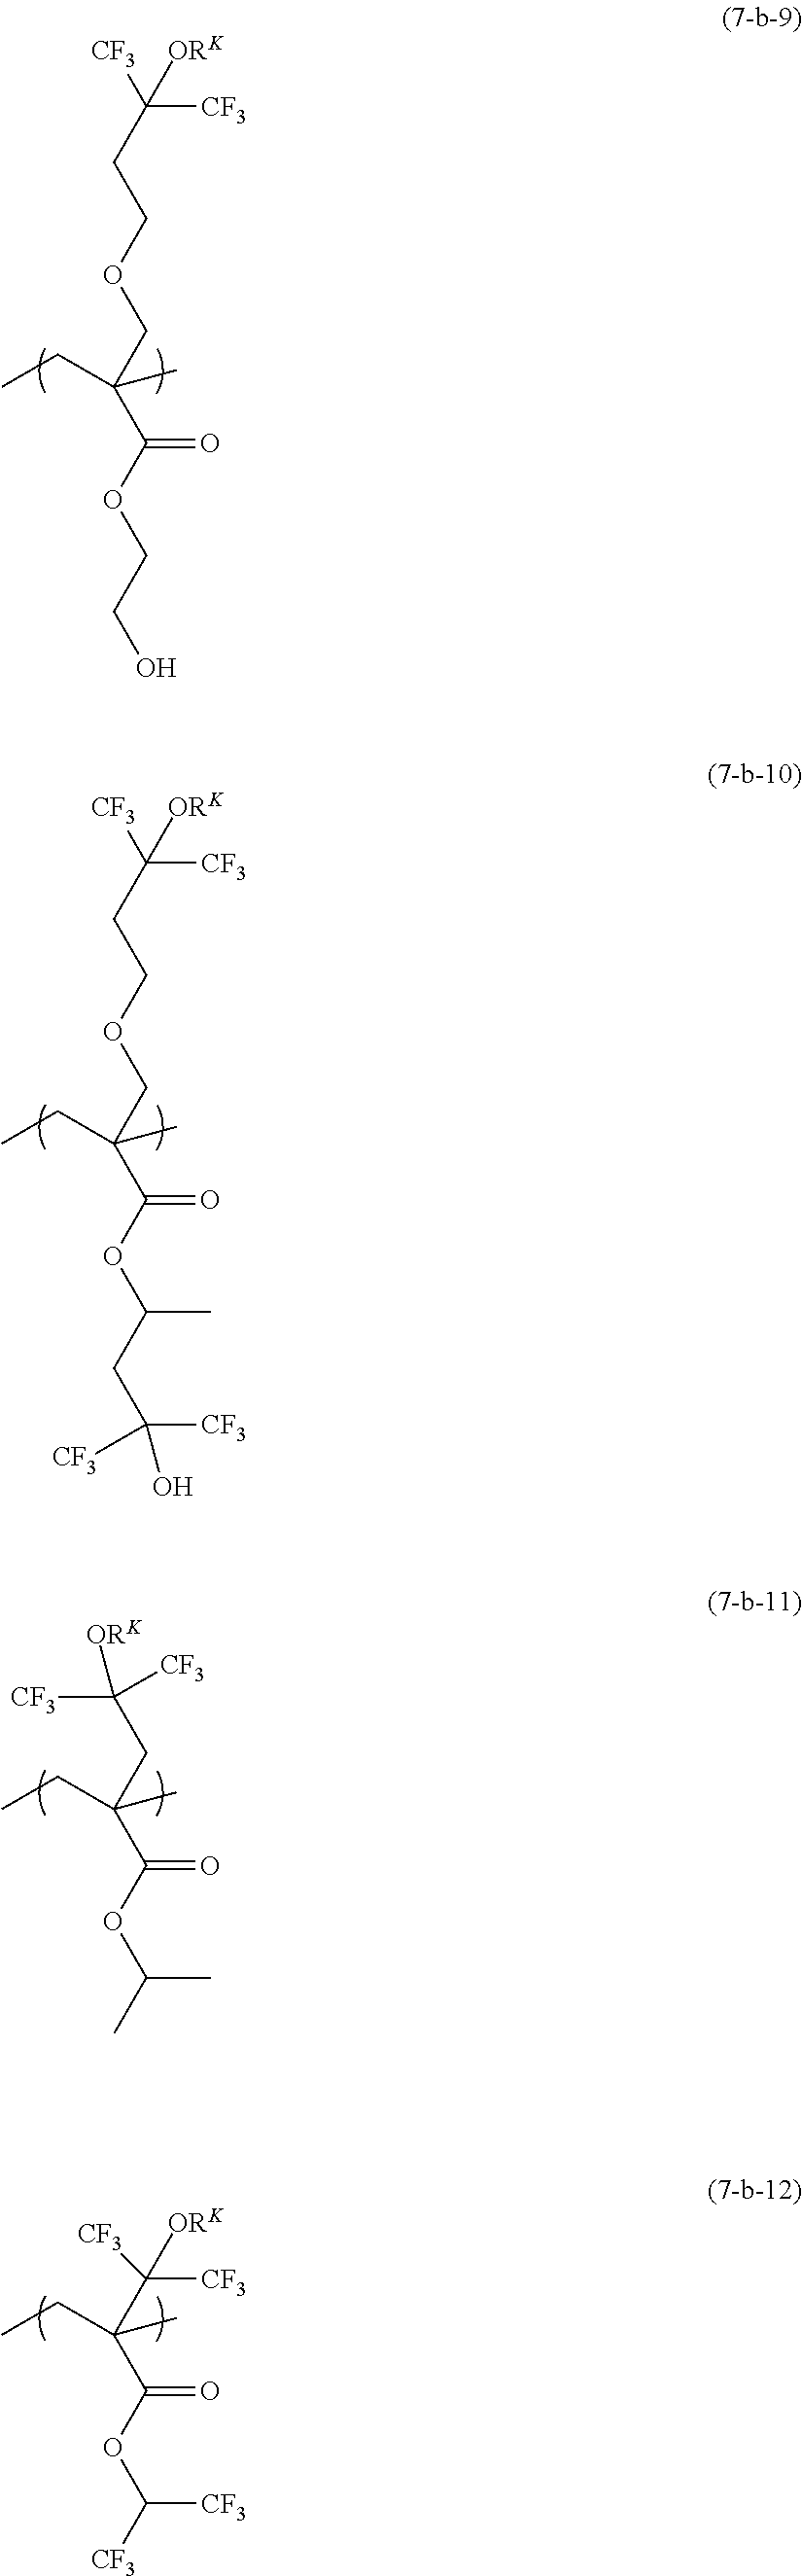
C(CCOCC(C(OCCO)=O)(C)CC)([CF3])([ORK])[CF3].C(CCOCC(C(OC(CC([CF3])(O)[CF3])C)=O)(C)CC)([CF3])([ORK])[CF3].[CF3]C(CC(C(OC(C)C)=O)(C)CC)([ORK])[CF3].[CF3]C(C(C(OC([CF3])[CF3])=O)(C)CC)([ORK])[CF3]
